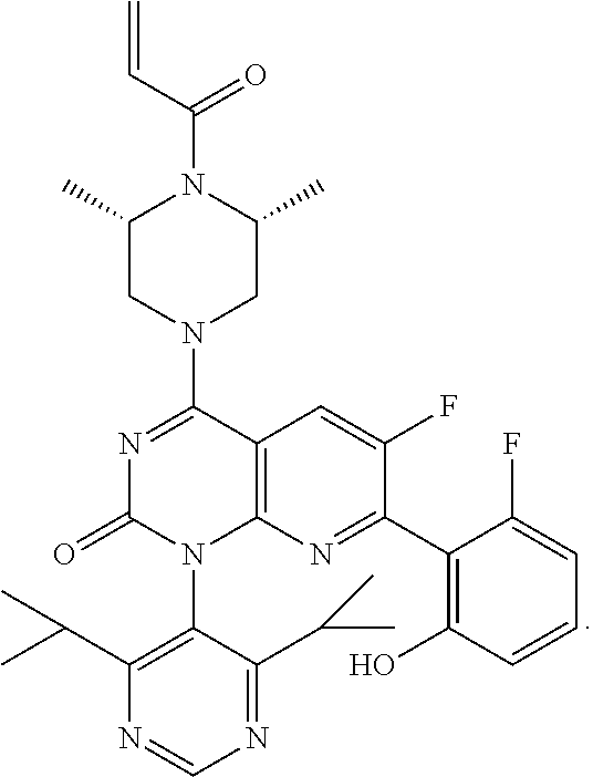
C1(C2=NC3=C(C=C2F)C(N2CC(C)N(C(C=C)=O)C(C)C2)=NC(=O)N3C2=C(C(C)C)N=CN=C2C(C)C)=C(O)C=CC=C1F
